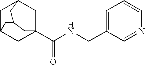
C1C2CC3(C(NCC4=CC=CN=C4)=O)CC1CC(C2)C3
